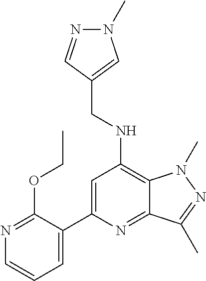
C1=C(C2=CC=CN=C2OCC)N=C2C(=C1NCC1=CN(C)N=C1)N(C)N=C2C
